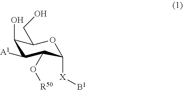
C1(O)C([A1])C(O[R50])C([X][B1])OC1CO
